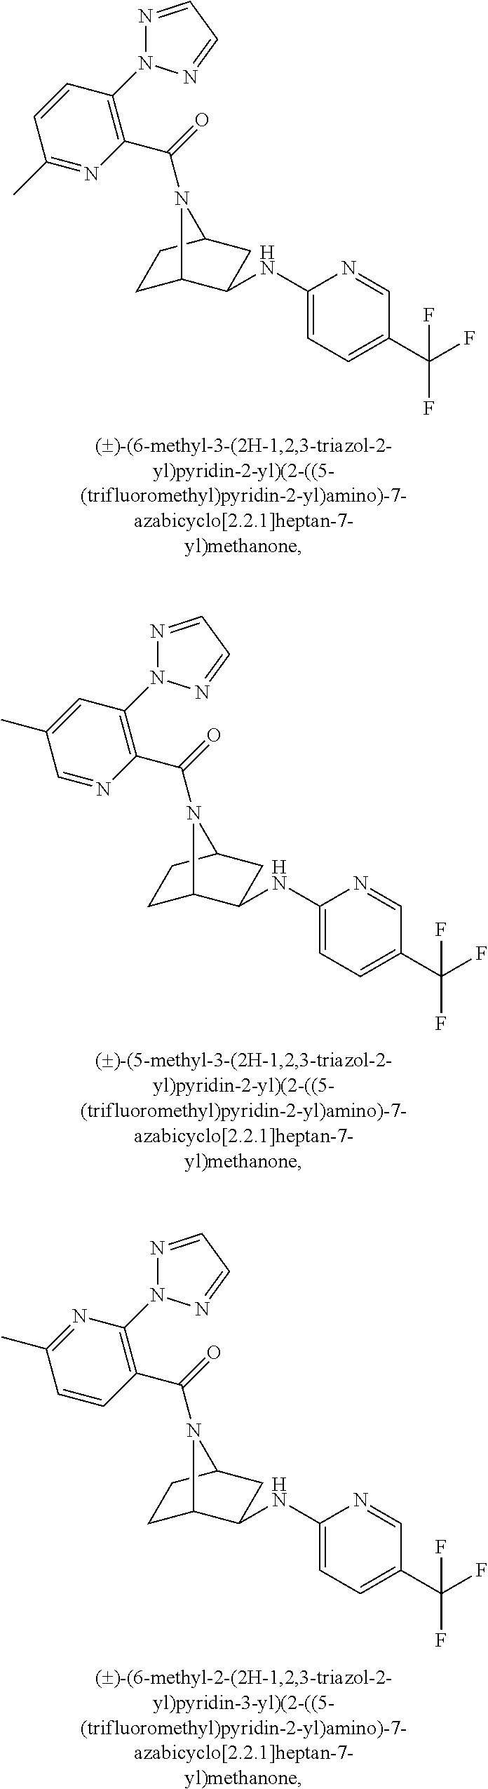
C1(C(F)(F)F)=CC=C(NC2C3CCC(C2)N3C(=O)C2=C(N3N=CC=N3)C=CC(C)=N2)N=C1.C1(C(F)(F)F)=CC=C(NC2C3CCC(C2)N3C(=O)C2=C(N3N=CC=N3)C=C(C)C=N2)N=C1.C1(C(F)(F)F)=CC=C(NC2C3CCC(C2)N3C(=O)C2=C(N3N=CC=N3)N=C(C)C=C2)N=C1
